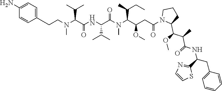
C(CN(C(C(NC(C(N(C(C(CC(N1C(C(OC)C(C)C(=O)NC(C2=NC=CS2)CC2=CC=CC=C2)CCC1)=O)OC)C(C)CC)C)=O)C(C)C)=O)C(C)C)C)C1=CC=C(N)C=C1
